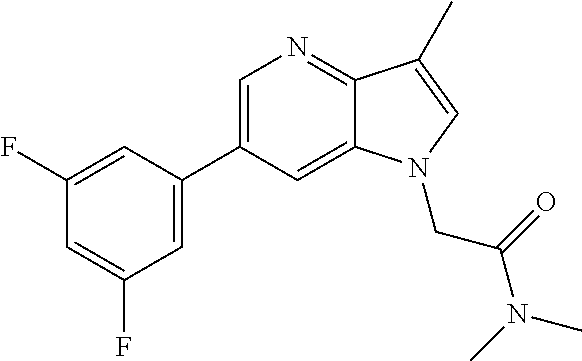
C1=C(C2=CC(F)=CC(F)=C2)C=C2C(=N1)C(C)=CN2CC(N(C)C)=O
